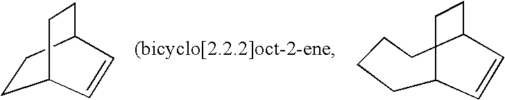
C1CC2CCC1C=C2.C12CCC(C=C1)CCCC2
